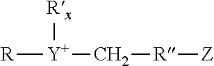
[R][Y]([Rx])C[R][Z]
